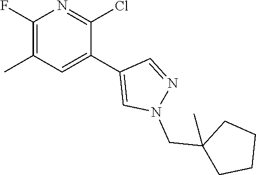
C1(F)=C(C)C=C(C2=CN(CC3(C)CCCC3)N=C2)C(Cl)=N1
